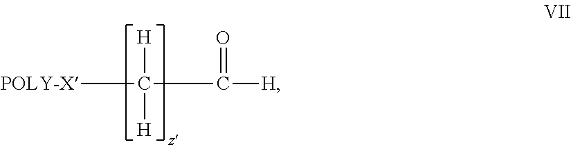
[POLY-X]C(C([H])=O)([H])[H]
